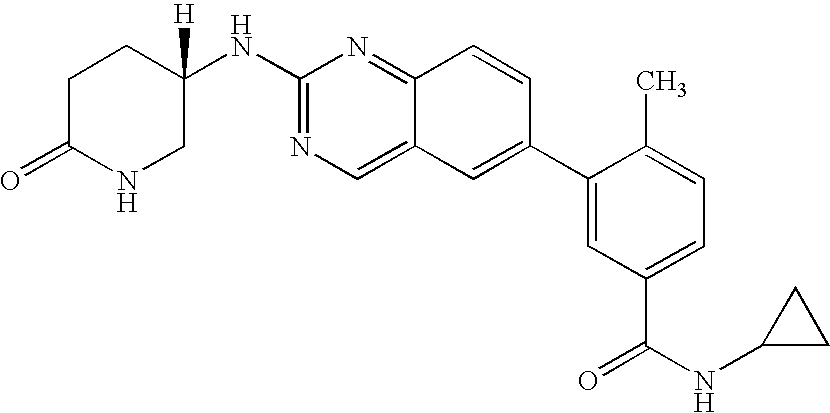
C1(NC2([H])CCC(=O)NC2)=NC=C2C(=N1)C=CC(C1=CC(C(=O)NC3CC3)=CC=C1C)=C2
